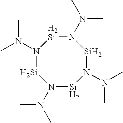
N1(N(C)C)[Si]N(N(C)C)[Si]N(N(C)C)[Si]N(N(C)C)[Si]1
